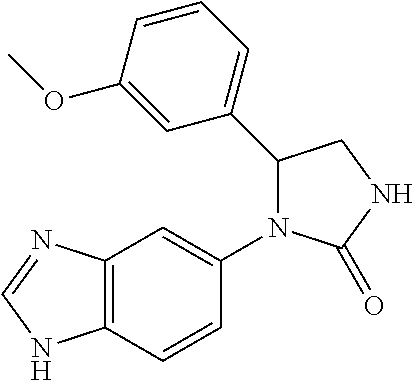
C1(C2=CC=CC(OC)=C2)CNC(=O)N1C1=CC2=C(C=C1)NC=N2
